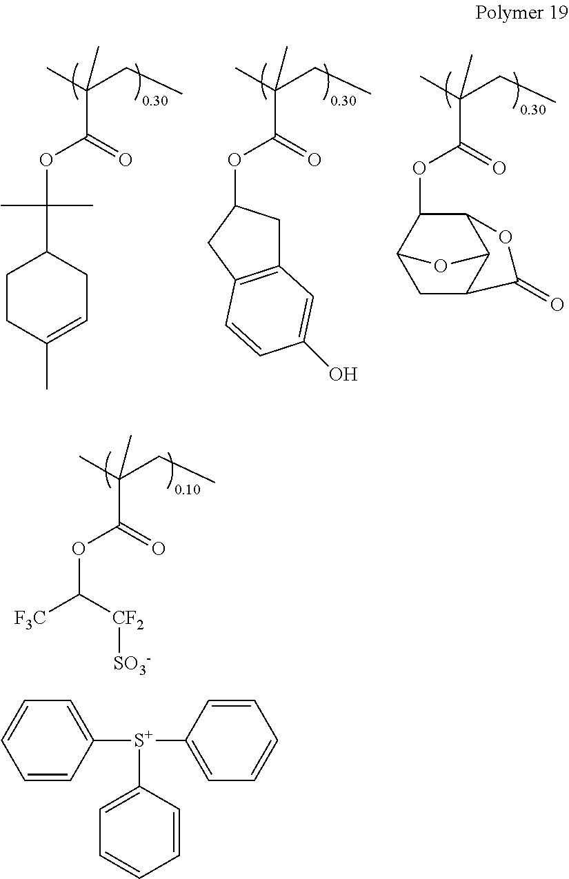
CC(CC)(C)C(=O)OC([F3C])[CF2][SO3-].C1([S+](C2=CC=CC=C2)C2=CC=CC=C2)=CC=CC=C1.CC(CC)(C)C(=O)OC1C2C3C(CC1O3)C(=O)O2.CC(CC)(C)C(=O)OC(C)(C)C1CCC(C)=CC1.CC(CC)(C)C(=O)OC1CC2=C(C1)C=CC(O)=C2
